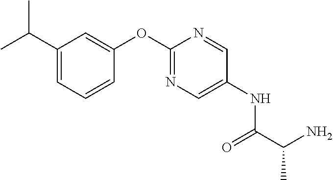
N(C1=CN=C(OC2=CC(C(C)C)=CC=C2)N=C1)C(C(N)C)=O
